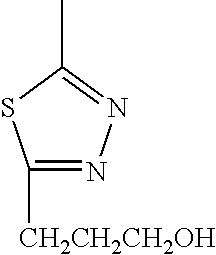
C1([CH2CH2CH2OH])=NN=C(C)S1
